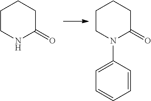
C1CNC(=O)CC1.C1CN(C2=CC=CC=C2)C(=O)CC1
